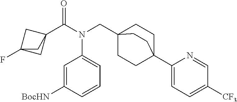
C1([BocHN])=CC(N(CC23CCC(C4=CC=C([CF3])C=N4)(CC2)CC3)C(C23CC(F)(C2)C3)=O)=CC=C1
